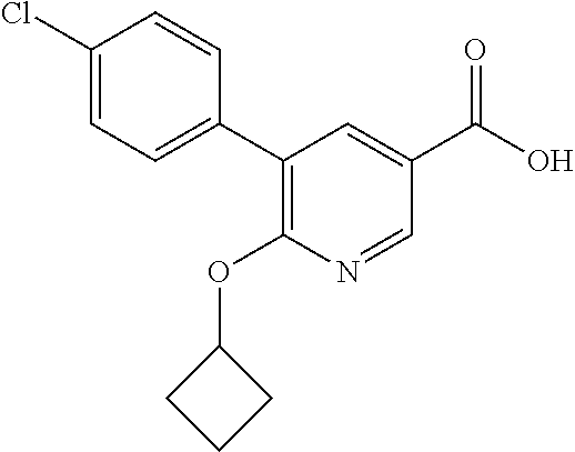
C1(Cl)=CC=C(C2=C(OC3CCC3)N=CC(C(=O)O)=C2)C=C1
